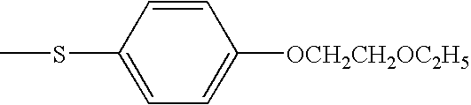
C1=CC(SC)=CC=C1[OCH2CH2OC2H5]
